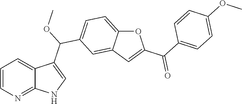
C1=CN=C2C(=C1)C(C(OC)C1=CC=C3C(=C1)C=C(C(C1=CC=C(OC)C=C1)=O)O3)=CN2
